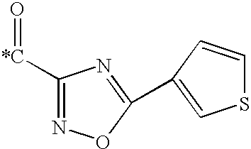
[*C](=O)C1=NOC(C2=CSC=C2)=N1
